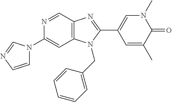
N1=CC2=C(C=C1N1C=CN=C1)N(CC1=CC=CC=C1)C(C1=CN(C)C(=O)C(C)=C1)=N2
